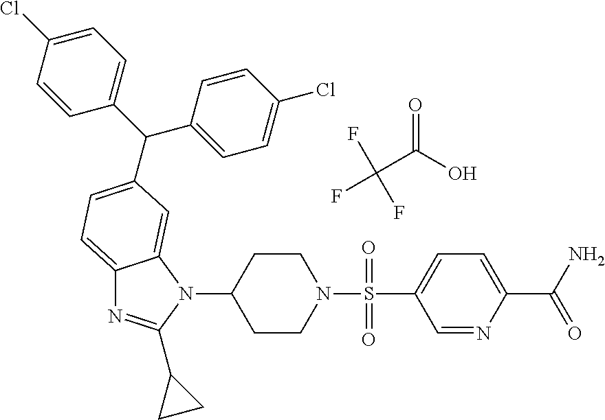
C12=CC=C(C(C3=CC=C(Cl)C=C3)C3=CC=C(Cl)C=C3)C=C1N(C1CCN(S(C3=CC=C(C(N)=O)N=C3)(=O)=O)CC1)C(C1CC1)=N2.C(C(O)=O)(F)(F)F
